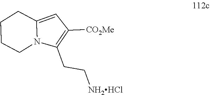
N12C(=CC([CO2Me])=C1CC[NH2HCl])CCCC2
